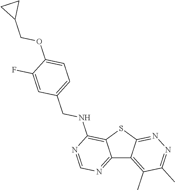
C12=NC=NC(NCC3=CC=C(OCC4CC4)C(F)=C3)=C1SC1=NN=C(C)C(C)=C21
